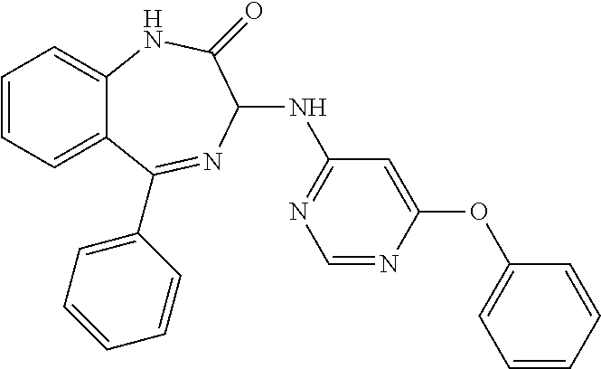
C1=CC=C2C(=C1)NC(=O)C(NC1=NC=NC(OC3=CC=CC=C3)=C1)N=C2C1=CC=CC=C1
